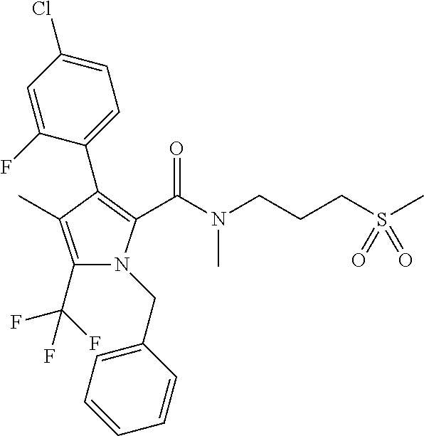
C1(C2=C(C(=O)N(CCCS(C)(=O)=O)C)N(CC3=CC=CC=C3)C(C(F)(F)F)=C2C)=CC=C(Cl)C=C1F
